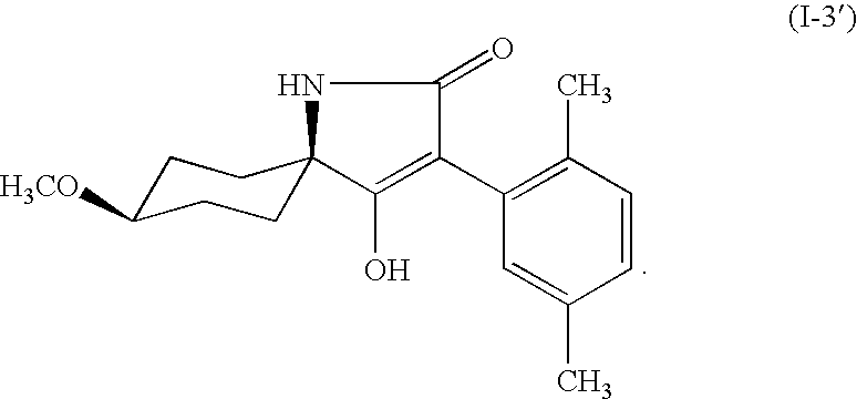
C1C([H3CO])CCC2(C1)C(O)=C(C1=C(C)C=CC(C)=C1)C(=O)N2
